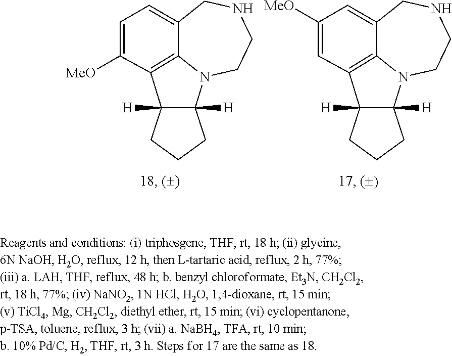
C1=C([MeO])C2=C3C(=C1)CNCCN3C1([H])C2([H])CCC1.C1([MeO])=CC2=C3C(=C1)CNCCN3C1([H])C2([H])CCC1
